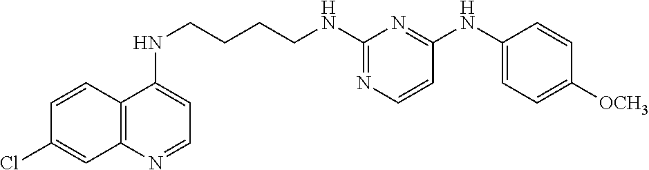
C1=CC2=C(C=C1Cl)N=CC=C2NCCCCNC1=NC=CC(NC2=CC=C([OCH3])C=C2)=N1
